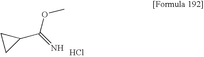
Cl.C1(C(OC)=N)CC1
